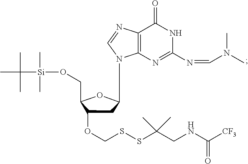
C1C(OCSSC(CNC([CF3])=O)(C)C)C(CO[Si](C(C)(C)C)(C)C)OC1N1C2=C(N=C1)C(=O)NC(N=CN(C)C)=N2
